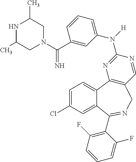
C1=CC=C(N([H])C2=NC3=C(C=N2)CN=C(C2=C(F)C=CC=C2F)C2=CC(Cl)=CC=C32)C=C1C(N1CC(C)NC(C)C1)=N
